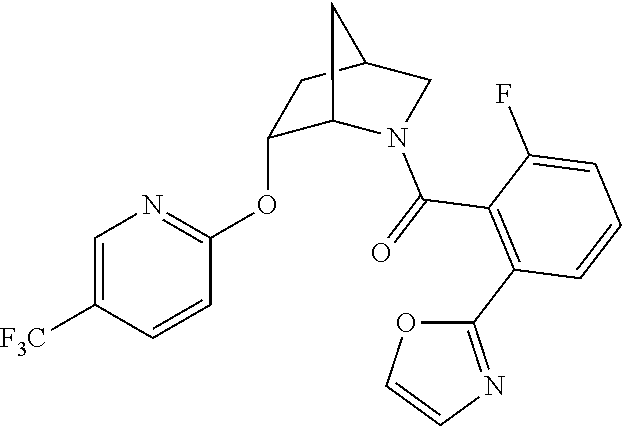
C1=C([F3C])C=CC(OC2C3N(C(=O)C4=C(C5=NC=CO5)C=CC=C4F)CC(C2)C3)=N1
